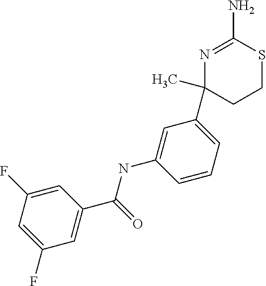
C1(C)(C2=CC=CC(NC(C3=CC(F)=CC(F)=C3)=O)=C2)CCSC(N)=N1
